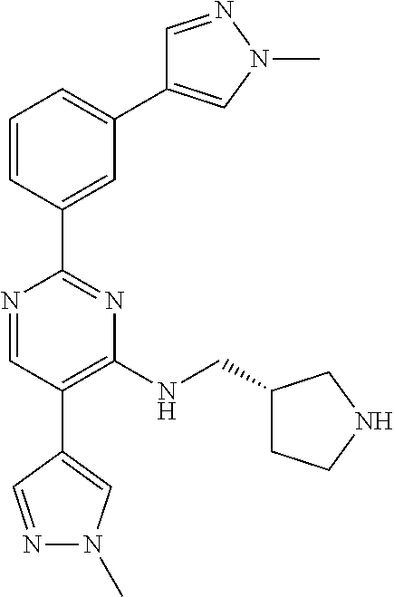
N1=CC(C2=CN(C)N=C2)=C(NCC2CCNC2)N=C1C1=CC(C2=CN(C)N=C2)=CC=C1
